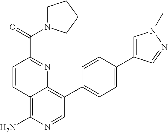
C(=O)(C1=NC2=C(C3=CC=C(C4=CN(C)N=C4)C=C3)C=NC(N)=C2C=C1)N1CCCC1
